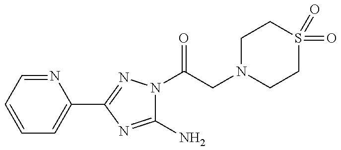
C1(N)=NC(C2=CC=CC=N2)=NN1C(CN1CCS(=O)(=O)CC1)=O
